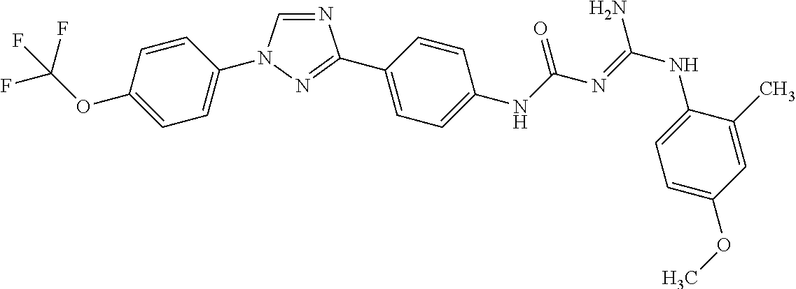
N1=CN(C2=CC=C(OC(F)(F)F)C=C2)N=C1C1=CC=C(NC(N=C(NC2=CC=C(OC)C=C2C)N)=O)C=C1
